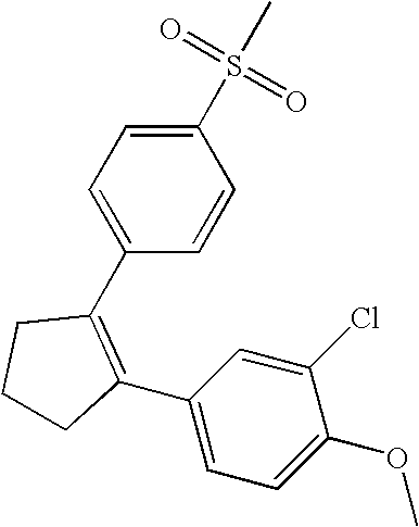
C1CC(C2=CC=C(OC)C(Cl)=C2)=C(C2=CC=C(S(=O)(=O)C)C=C2)C1
